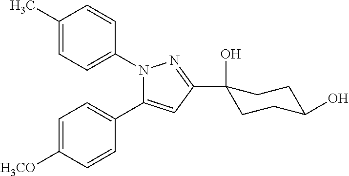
C1(C)=CC=C(N2C(C3=CC=C([H3CO])C=C3)=CC(C3(O)CCC(O)CC3)=N2)C=C1
